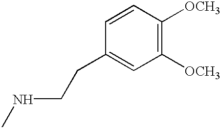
C1([OCH3])=C([OCH3])C=CC(CCNC)=C1
